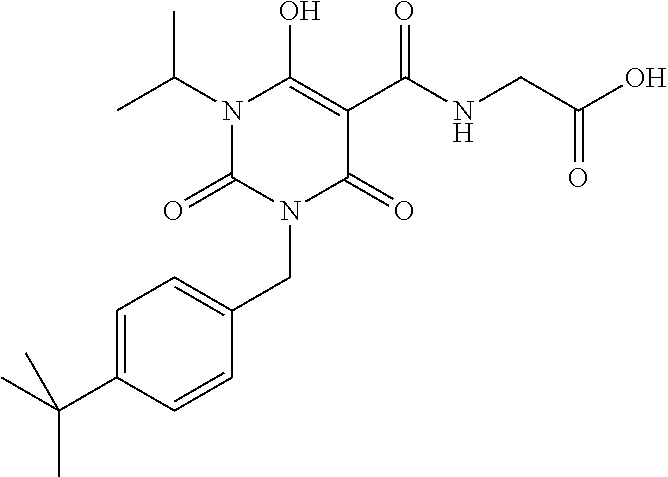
C(N1C(=O)N(CC2=CC=C(C(C)(C)C)C=C2)C(=O)C(C(NCC(O)=O)=O)=C1O)(C)C
